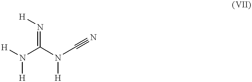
[H]N=C(N([H])[H])N([H])C#N
